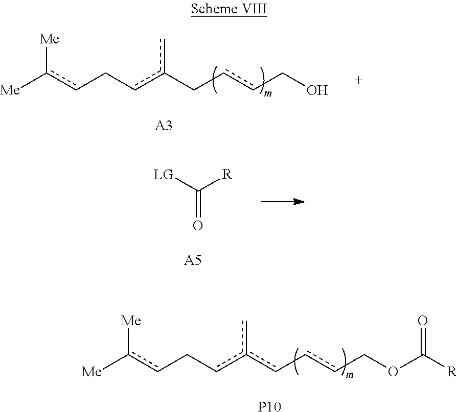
[Me]c(cCcc(c-ccCOC([R])=O)c)[Me].[P10].[Me]c(cCcc(CccCO)c)[Me].[A3].[LG]C([R])=O.[A5]
